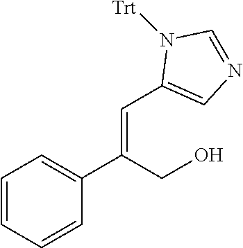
C1=CC=CC(C(CO)=CC2=CN=CN2[Trt])=C1
